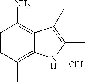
C1=CC(C)=C2C(=C1N)C(C)=C(C)N2.Cl
